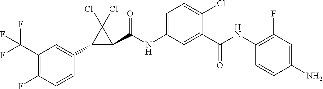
C1(C2=CC(C(F)(F)F)=C(F)C=C2)C(C(NC2=CC=C(Cl)C(C(NC3=C(F)C=C(N)C=C3)=O)=C2)=O)C1(Cl)Cl
